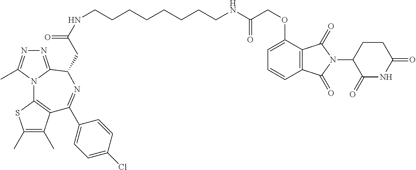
C1(C)=C(C)C2=C(S1)N1C(=NN=C1C)C(CC(=O)NCCCCCCCCNC(=O)COC1=CC=CC3=C1C(=O)N(C1C(=O)NC(=O)CC1)C3=O)N=C2C1=CC=C(Cl)C=C1
